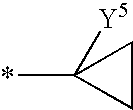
C1CC1(*)[Y5]
